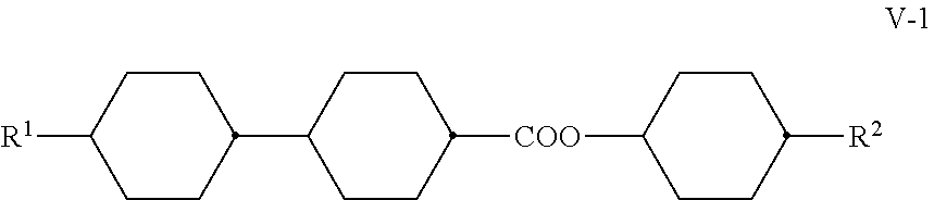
[R1]C1CCC(C2CCC([COO]C3CCC([R2])CC3)CC2)CC1
